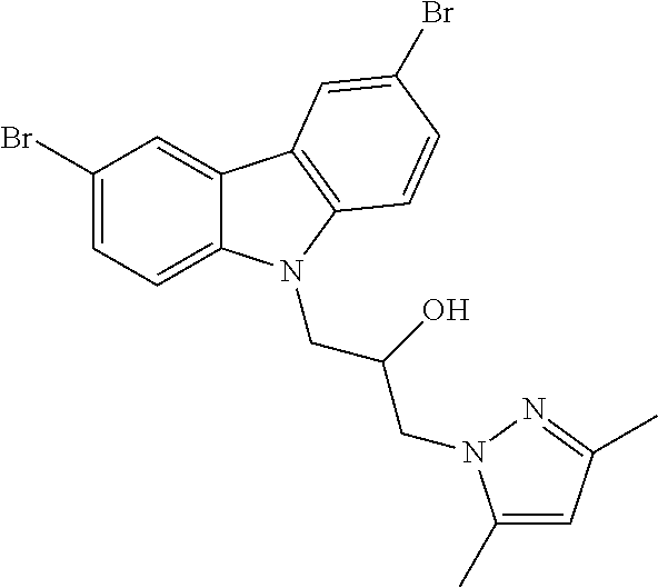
C1(Br)=CC=C2C(=C1)C1=C(N2CC(CN2C(C)=CC(C)=N2)O)C=CC(Br)=C1
